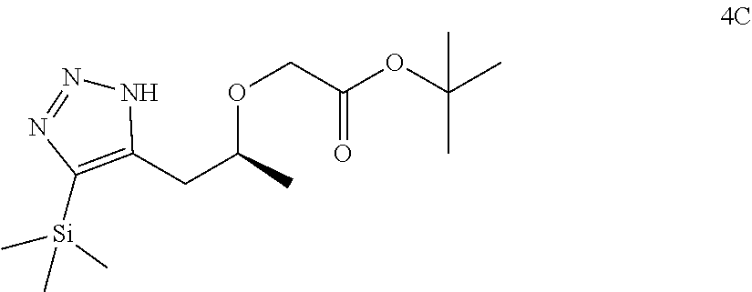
C1(CC(C)OCC(OC(C)(C)C)=O)=C([Si](C)(C)C)N=NN1
